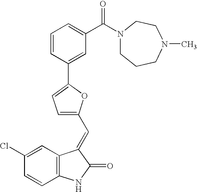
C1(Cl)=CC2=C(C=C1)NC(=O)C2=CC1=CC=C(C2=CC(C(=O)N3CCCN(C)CC3)=CC=C2)O1
